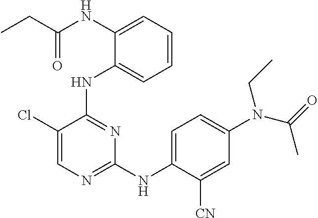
N(C1=NC(NC2=CC=C(N(C(C)=O)CC)C=C2[CN])=NC=C1Cl)C1=CC=CC=C1NC(CC)=O
